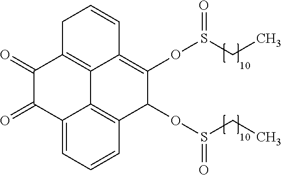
C1C2=C3C(=C(OS(CC)=O)C(OS(CC)=O)C4=C3C(=CC=C4)C(=O)C2=O)C=C1
